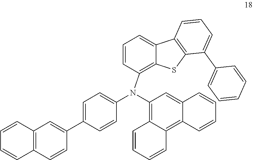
C1=CC=C(C2=CC=CC=C2)C2=C1C1=CC=CC(N(C3=CC=C(C4=CC5=C(C=C4)C=CC=C5)C=C3)C3=C4C=CC=CC4=C4C(=C3)C=CC=C4)=C1S2
